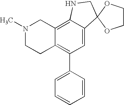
N1(C)CCC2=C(C3=CC=CC=C3)C=C3C(=C2C1)NCC31OCCO1
